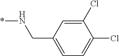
*NCC1=CC=C(Cl)C(Cl)=C1
